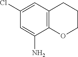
C1=C(N)C2=C(C=C1Cl)CCCO2
